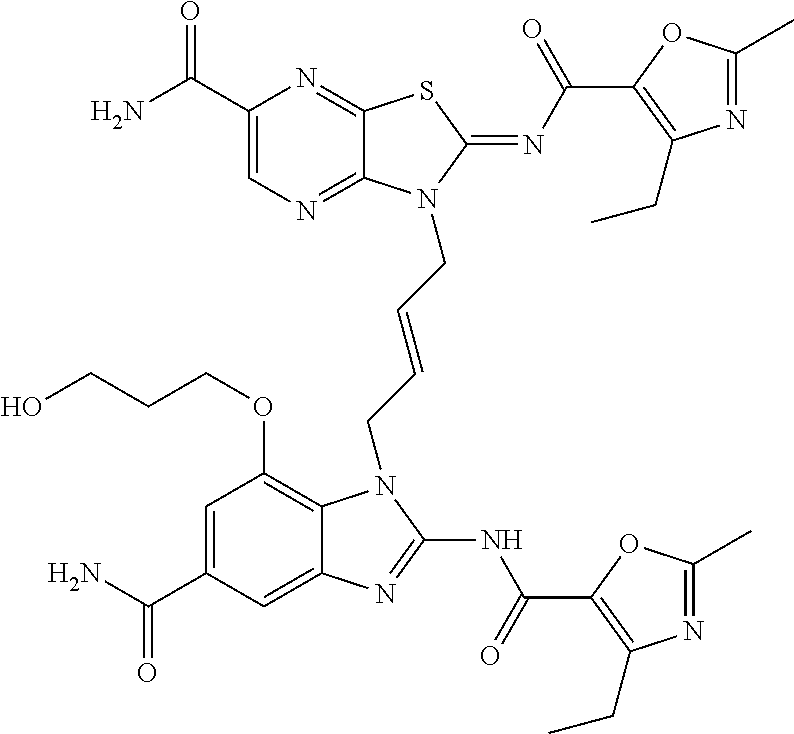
C1(C(N)=O)=CN=C2C(=N1)SC(=NC(=O)C1=C(CC)N=C(C)O1)N2CC=CCN1C2=C(OCCCO)C=C(C(N)=O)C=C2N=C1NC(=O)C1=C(CC)N=C(C)O1
